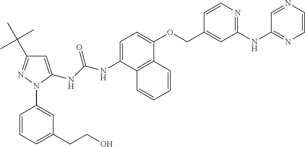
C1=C(NC(NC2=CC=C(OCC3=CC(NC4=NC=CN=C4)=NC=C3)C3=C2C=CC=C3)=O)N(C2=CC(CCO)=CC=C2)N=C1C(C)(C)C
